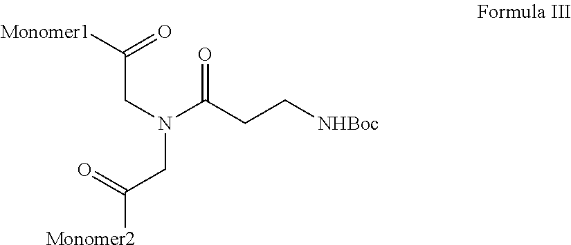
[NHBoc]CCC(N(CC(=O)[Monomer1])CC([Monomer2])=O)=O
